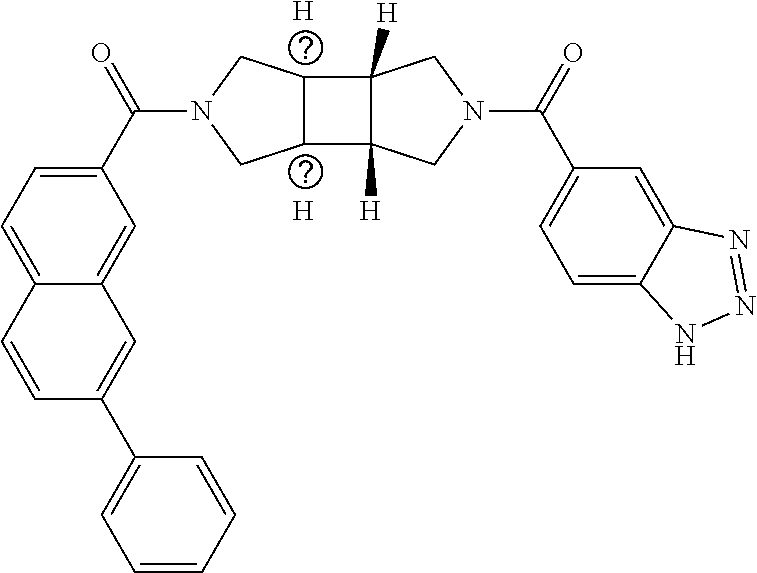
[H].[H].C1=C(C(N2CC3C(C4([H])C3([H])CN(C(C3=CC=C5C(=C3)N=NN5)=O)C4)C2)=O)C=C2C(=C1)C=CC(C1=CC=CC=C1)=C2
